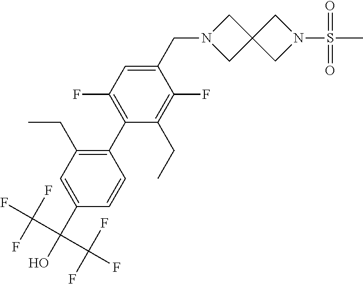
C1(C(O)(C(F)(F)F)C(F)(F)F)=CC(CC)=C(C2=C(F)C=C(CN3CC4(C3)CN(S(C)(=O)=O)C4)C(F)=C2CC)C=C1
